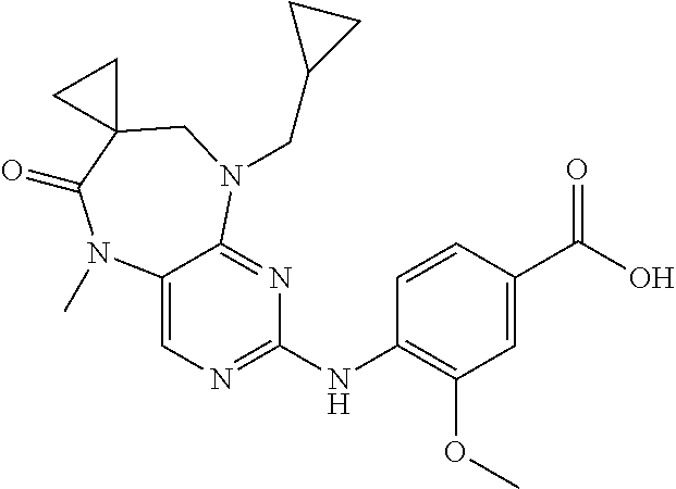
C1(NC2=NC=C3C(=N2)N(CC2CC2)CC2(C(=O)N3C)CC2)=C(OC)C=C(C(O)=O)C=C1
